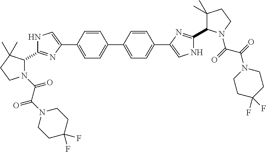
N1(C(C(N2CCC(F)(F)CC2)=O)=O)C(C2=NC(C3=CC=C(C4=CC=C(C5=CNC(C6C(C)(C)CCN6C(=O)C(=O)N6CCC(F)(F)CC6)=N5)C=C4)C=C3)=CN2)C(C)(C)CC1
